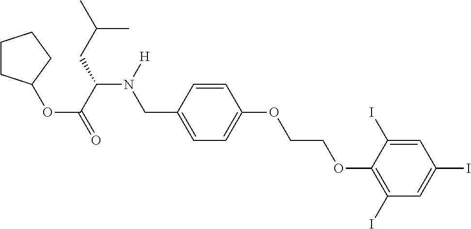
C1CC(OC(C(CC(C)C)N([H])CC2=CC=C(OCCOC3=C(I)C=C(I)C=C3I)C=C2)=O)CC1
